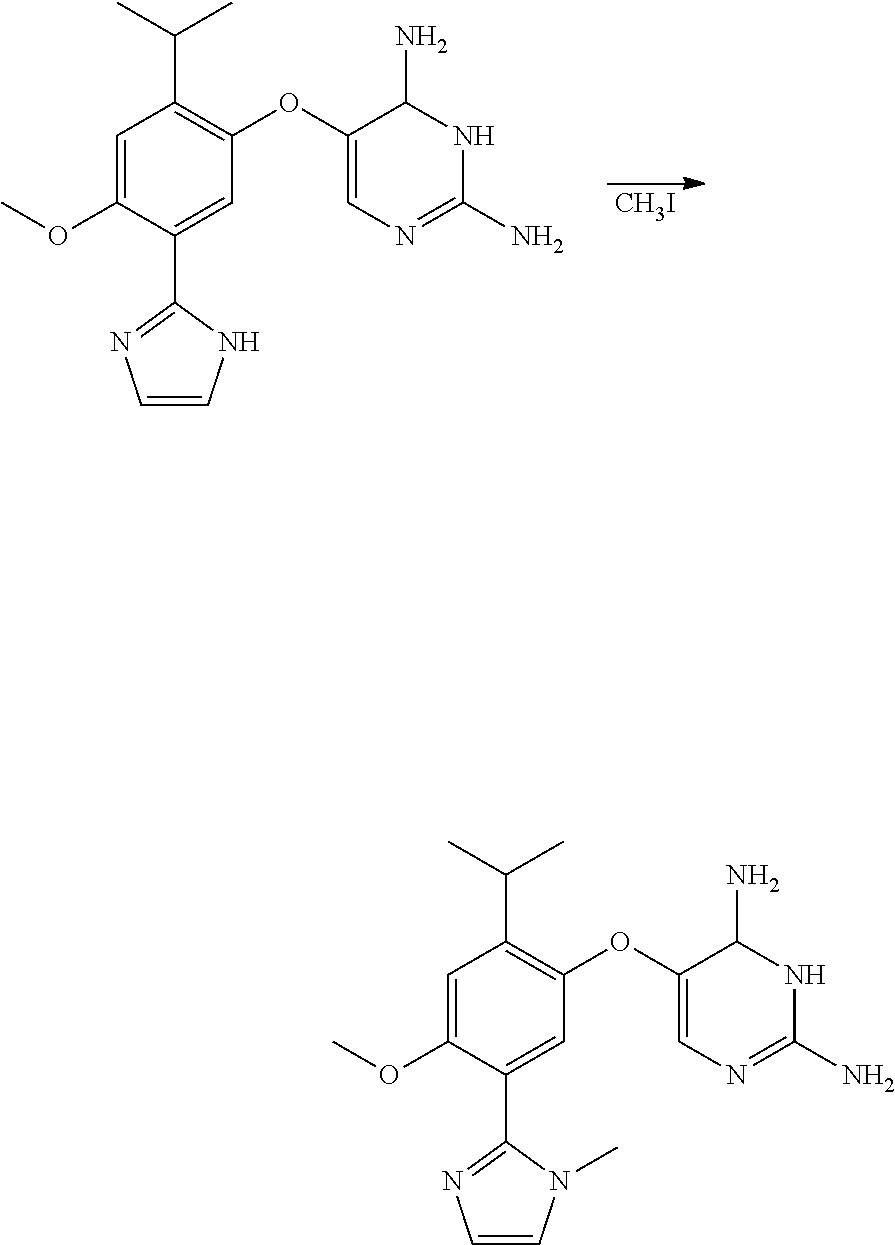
[CH3I].N1C=CN=C1C1=CC(OC2=CN=C(N)NC2N)=C(C(C)C)C=C1OC.N1(C)C=CN=C1C1=CC(OC2=CN=C(N)NC2N)=C(C(C)C)C=C1OC
